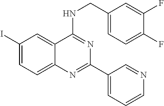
C1(I)=CC=C2C(=C1)C(NCC1=CC=C(F)C(F)=C1)=NC(C1=CC=CN=C1)=N2
